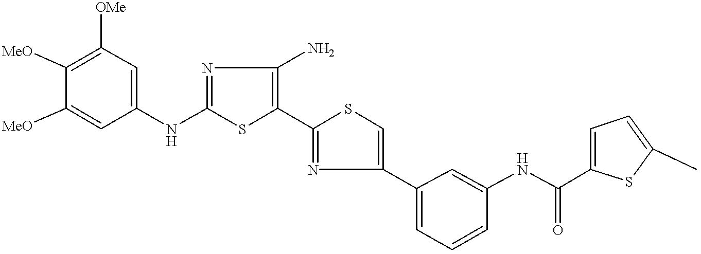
[MeO]C1=C([OMe])C=C(NC2=NC(N)=C(C3=NC(C4=CC=CC(NC(=O)C5=CC=C(C)S5)=C4)=CS3)S2)C=C1[MeO]
